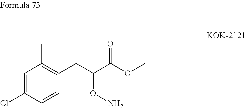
C1(Cl)=CC(C)=C(CC(C(OC)=O)ON)C=C1
